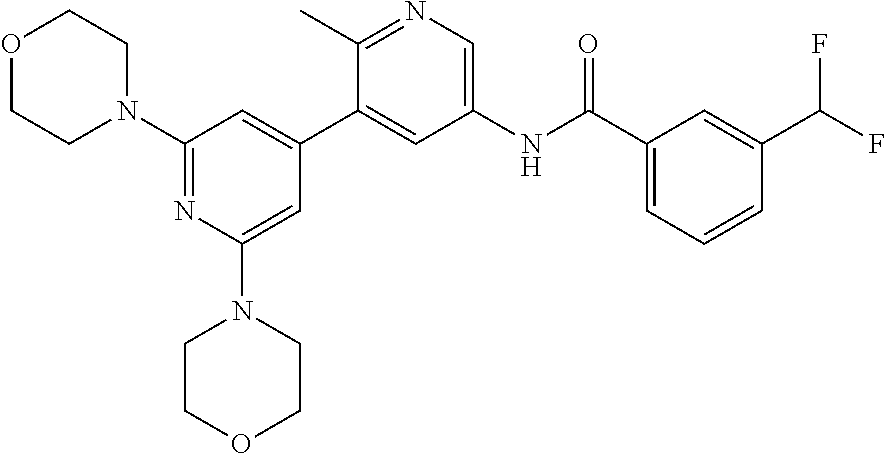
O1CCN(C2=NC(N3CCOCC3)=CC(C3=CC(NC(C4=CC=CC(C(F)F)=C4)=O)=CN=C3C)=C2)CC1
